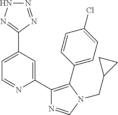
C1=C(C2=NNN=N2)C=C(C2=C(C3=CC=C(Cl)C=C3)N(CC3CC3)C=N2)N=C1
